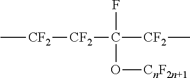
C[CF2][CF2]C([CF2]C)(F)O[CnF2n+1]
